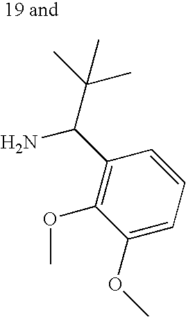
C1(OC)=C(C(C(C)(C)C)N)C=CC=C1OC
